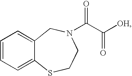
C1=CC=C2C(=C1)CN(C(C([OH])=O)=O)CCS2
